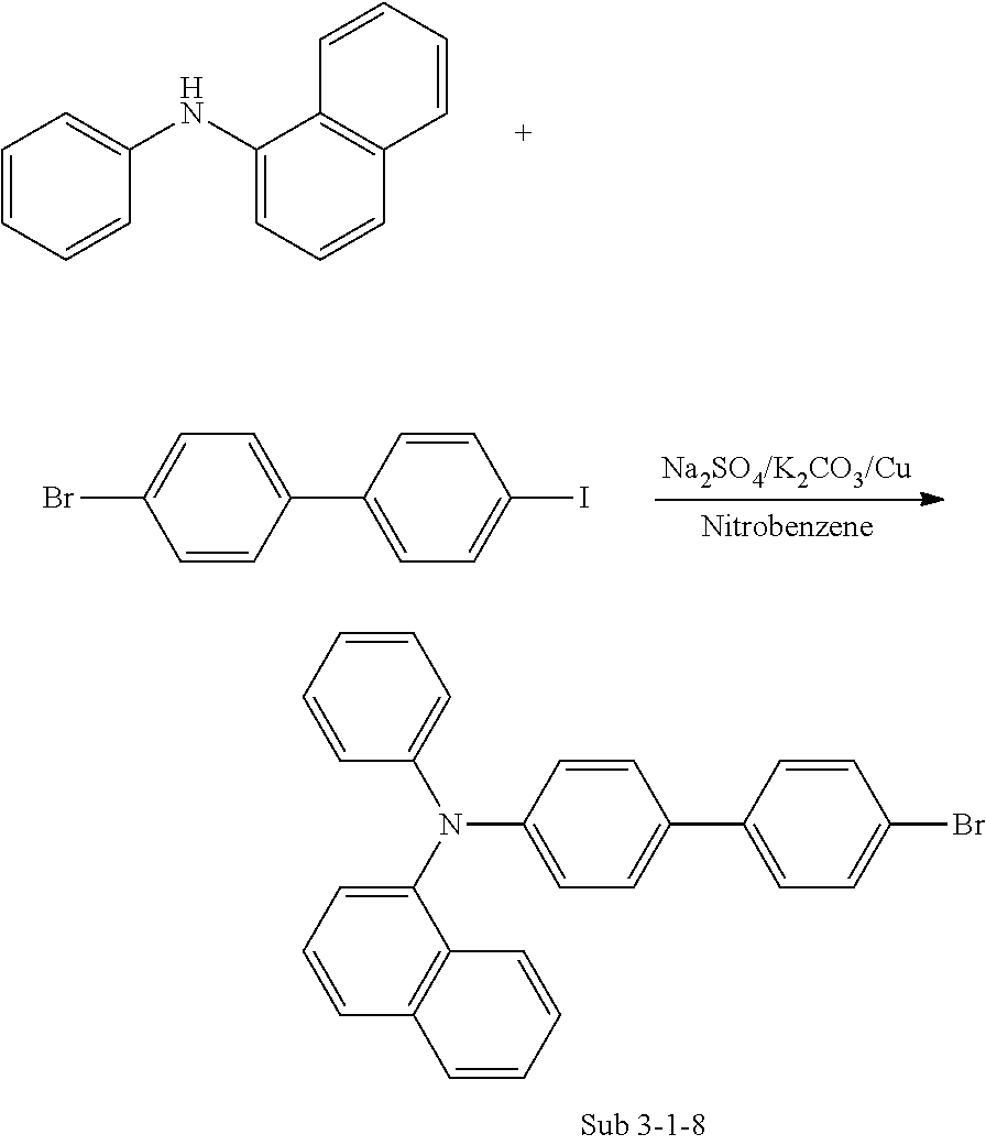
C1=CC(C2=CC=C(I)C=C2)=CC=C1Br.C1=CC=CC(NC2=CC=CC3=C2C=CC=C3)=C1.C1(N(C2=CC=CC3=C2C=CC=C3)C2=CC=CC=C2)=CC=C(C2=CC=C(Br)C=C2)C=C1
